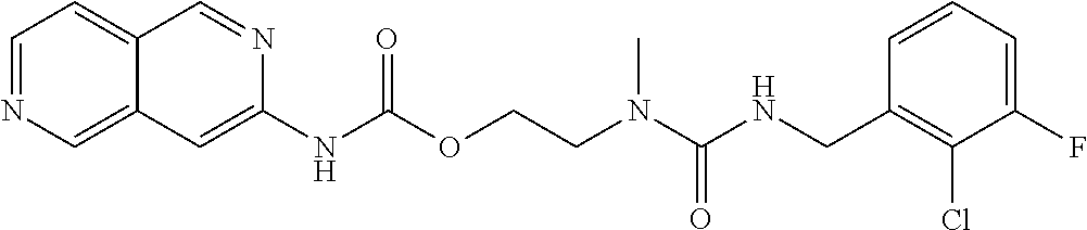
C1=CC(CNC(N(CCOC(NC2=CC3=CN=CC=C3C=N2)=O)C)=O)=C(Cl)C(F)=C1
